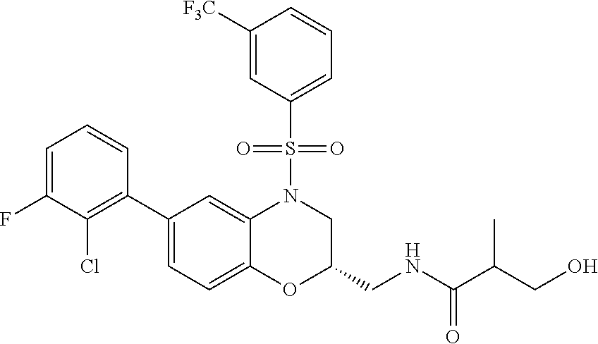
C1=C(F)C(Cl)=C(C2=CC=C3C(=C2)N(S(C2=CC=CC([F3C])=C2)(=O)=O)CC(CNC(=O)C(CO)C)O3)C=C1
